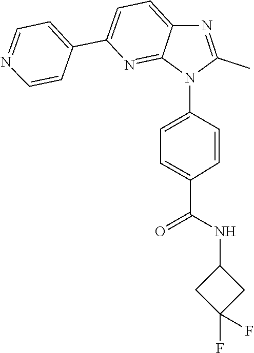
C1=C2C(=NC(C3=CC=NC=C3)=C1)N(C1=CC=C(C(=O)NC3CC(F)(F)C3)C=C1)C(C)=N2
